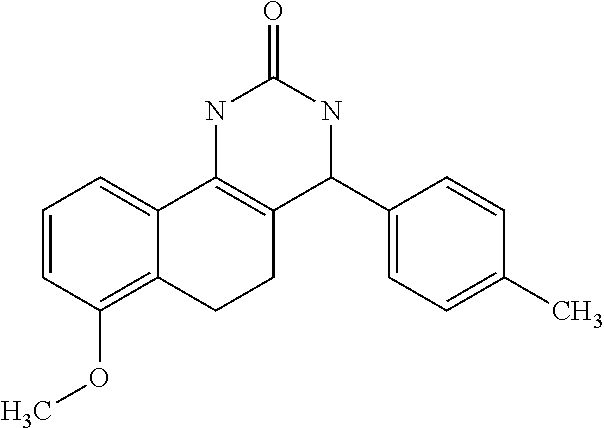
C1=CC(OC)=C2C(=C1)C1=C(CC2)C(C2=CC=C(C)C=C2)NC(=O)N1
